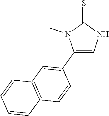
C1(C2=CC3=C(C=C2)C=CC=C3)=CNC(=S)N1C
